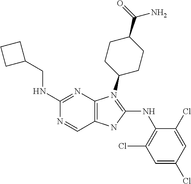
C1(NCC2CCC2)=NC2=C(C=N1)NC(NC1=C(Cl)C=C(Cl)C=C1Cl)=N2C1CCC(C(=O)N)CC1
